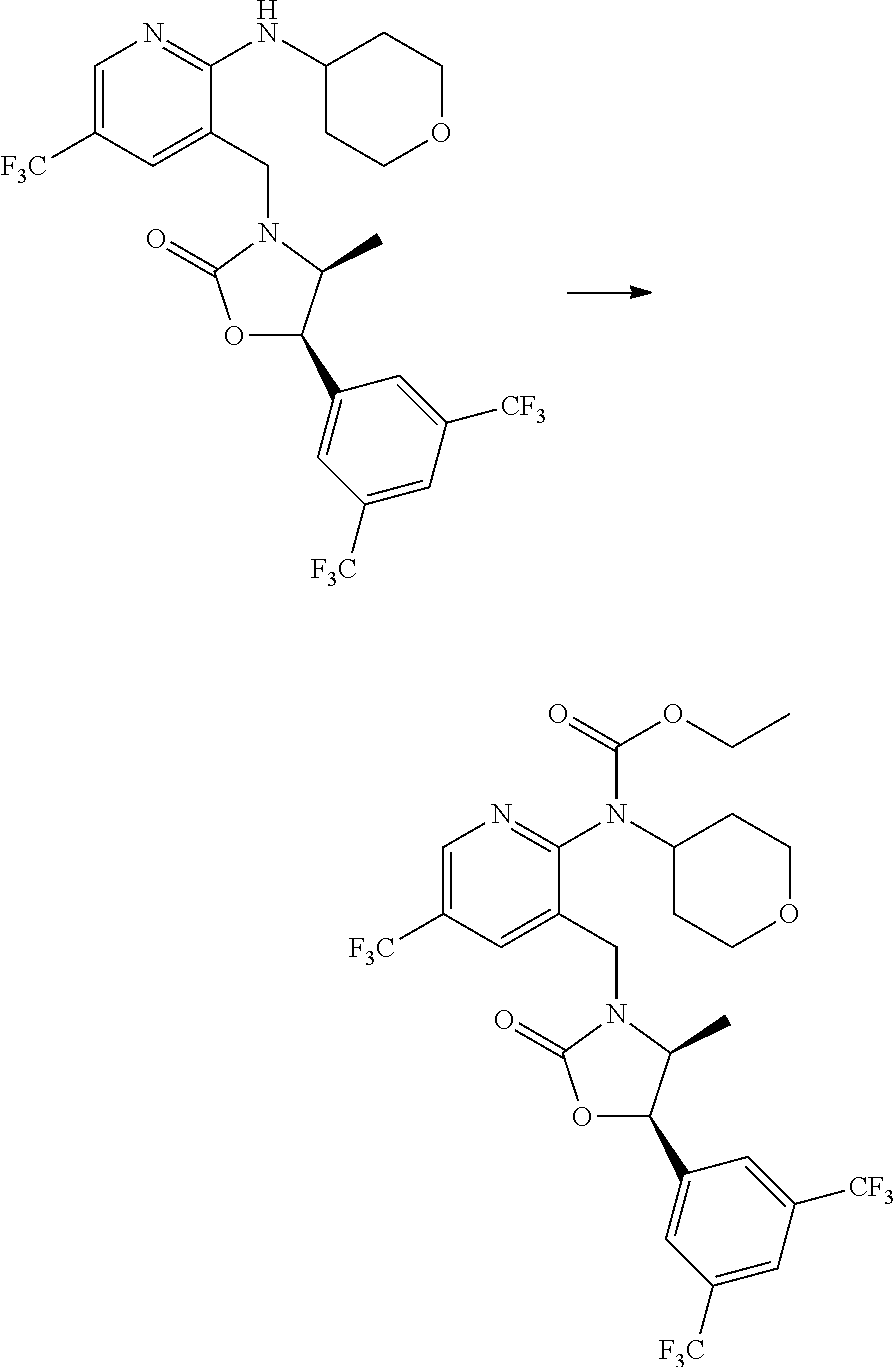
C1=C([F3C])C=C(CN2C(C)C(C3=CC([F3C])=CC([CF3])=C3)OC2=O)C(NC2CCOCC2)=N1.C1=C([F3C])C=C(CN2C(C)C(C3=CC([F3C])=CC([CF3])=C3)OC2=O)C(N(C2CCOCC2)C(=O)OCC)=N1
